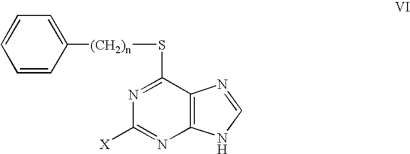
C1(S[(CH2)n]C2=CC=CC=C2)=NC([X])=NC2=C1N=CN2
